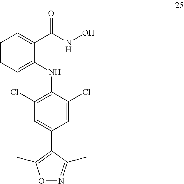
C1=CC=C(NC2=C(Cl)C=C(C3=C(C)ON=C3C)C=C2Cl)C(C(NO)=O)=C1
